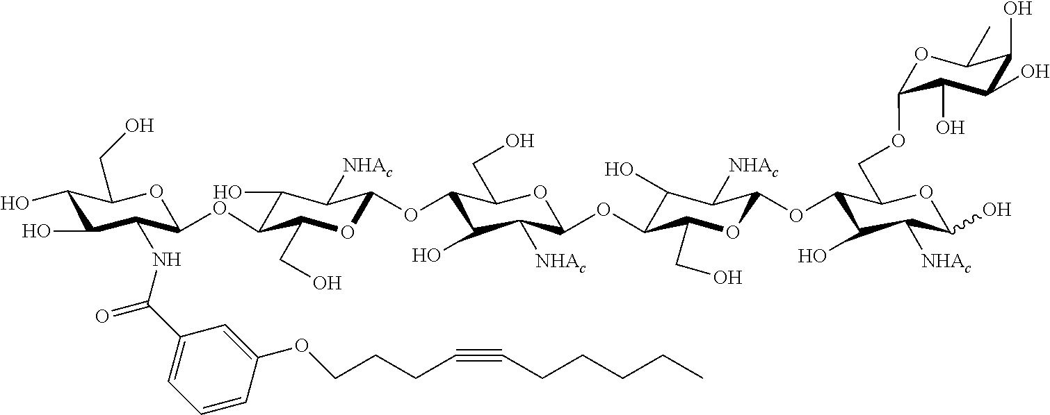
C1(C(NC2C(O)C(O)C(CO)OC2OC2C(O)C([NHAc])C(OC3C(O)C([NHAc])C(OC4C(O)C([NHAc])C(OC5C(O)C([NHAc])C(O)OC5COC5OC(C)C(O)C(O)C5O)OC4CO)OC3CO)OC2CO)=O)=CC=CC(OCCCC#CCCCCC)=C1
